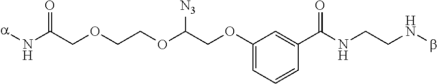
N(C(COCCOC(COC1=CC=CC(C(NCCNb)=O)=C1)[N3])=O)[a]
